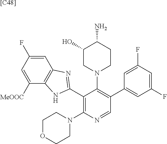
C1=C(F)C=C([MeOOC])C2=C1N=C(C1=C(N3CCOCC3)N=CC(C3=CC(F)=CC(F)=C3)=C1N1CCC(N)C(O)C1)N2.[[C48]]
